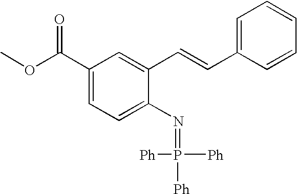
C1(C(OC)=O)=CC=C(N=P([Ph])([Ph])[Ph])C(C=CC2=CC=CC=C2)=C1
